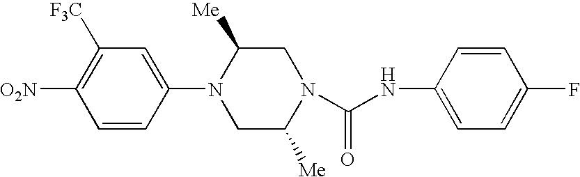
C1(N2CC([Me])N(C(NC3=CC=C(F)C=C3)=O)CC2[Me])=CC([F3C])=C([O2N])C=C1
